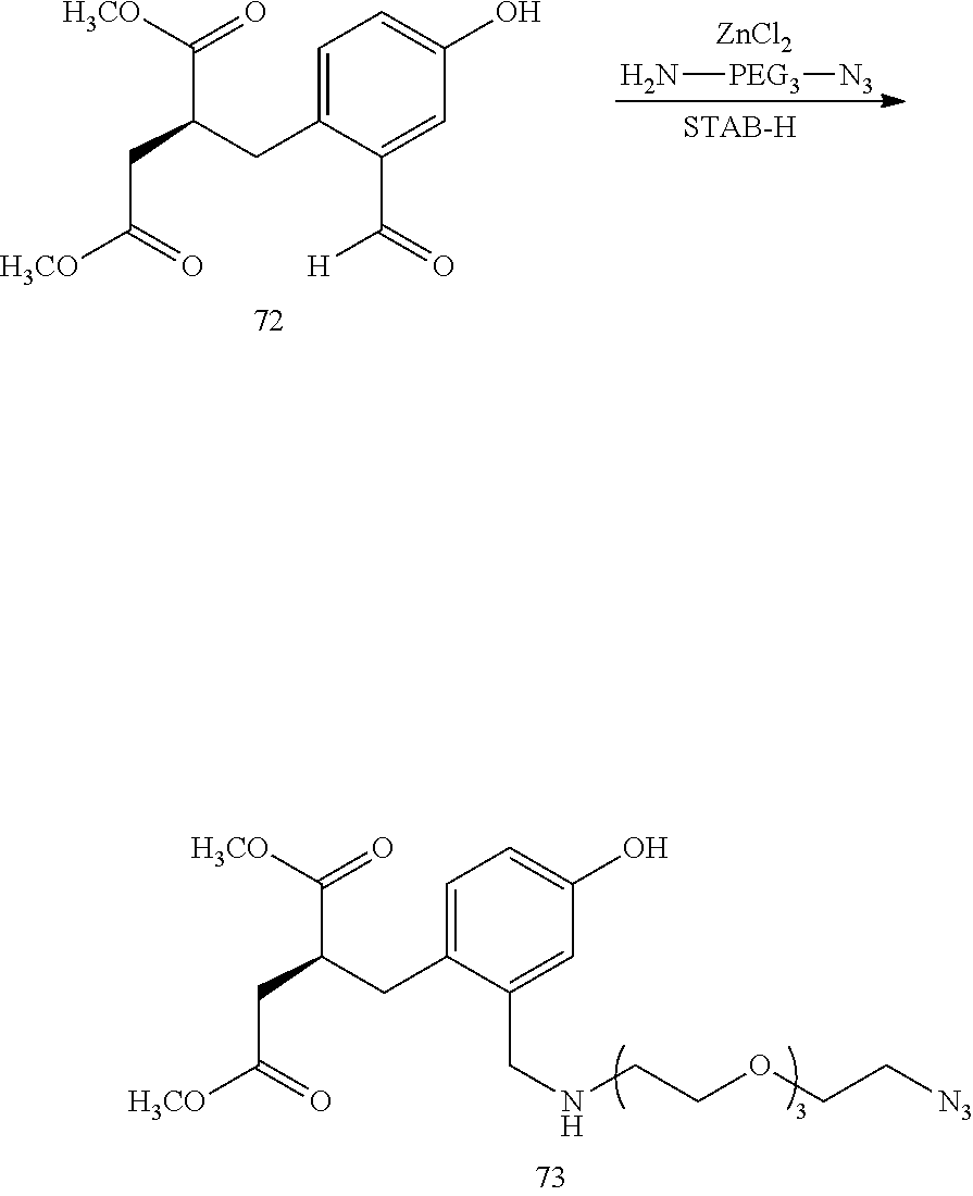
C1=C(CC(CC(=O)[H3CO])C(=O)[H3CO])C(CNCCOCC[N3])=CC(O)=C1.C1=C(CC(CC(=O)[H3CO])C(=O)[H3CO])C(C([H])=O)=CC(O)=C1.[ZnCl2].N[PEG3][N3]
